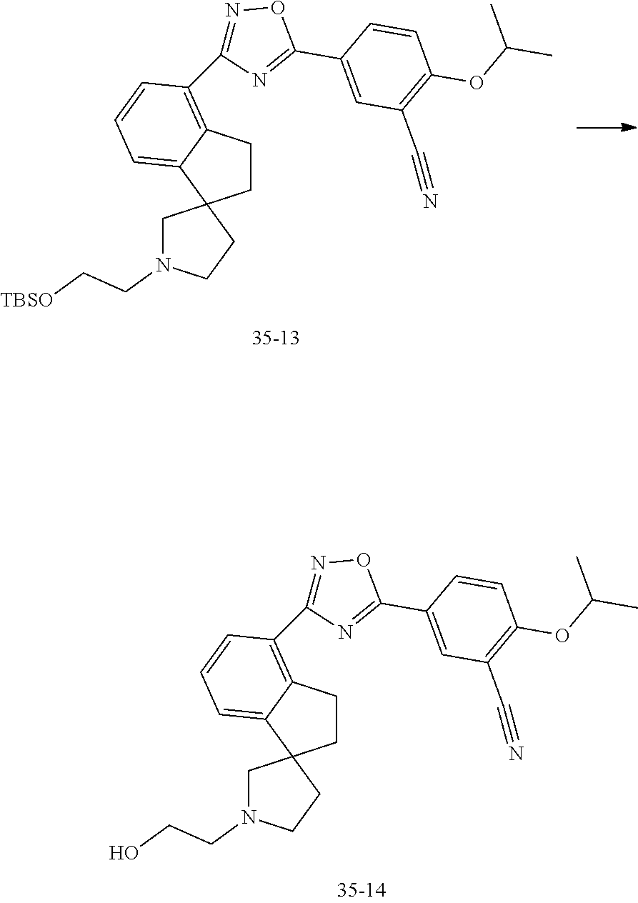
C1CC2=C(C3=NOC(C4=CC(C#N)=C(OC(C)C)C=C4)=N3)C=CC=C2C12CN(CCO)CC2.C1CC2=C(C3=NOC(C4=CC(C#N)=C(OC(C)C)C=C4)=N3)C=CC=C2C12CN(CC[TBSO])CC2
